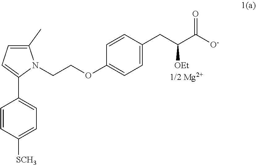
C1=C(CC(C([O-])=O)[OEt])C=CC(OCCN2C(C3=CC=C([SCH3])C=C3)=CC=C2C)=C1
